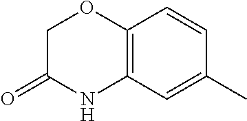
C1(C)=CC2=C(C=C1)OCC(=O)N2
